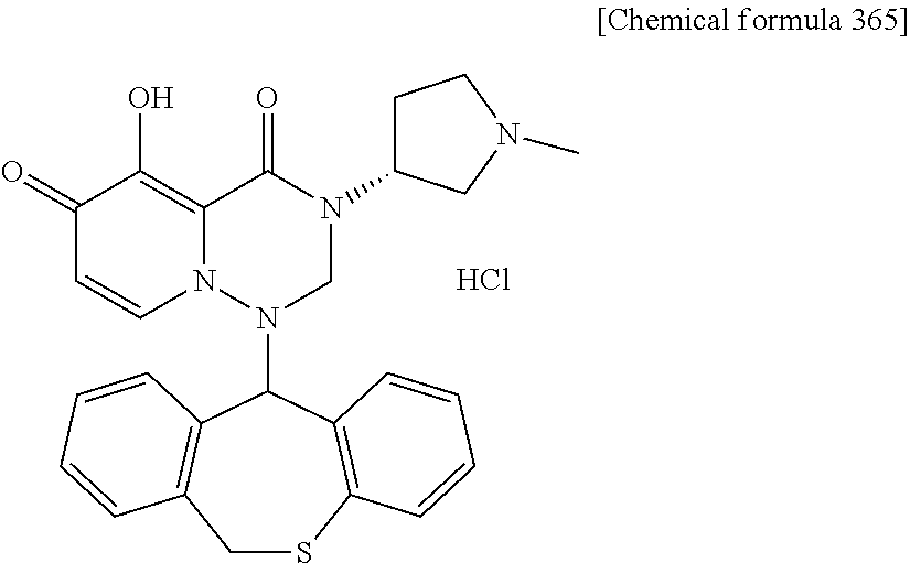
C1(=O)C=CN2C(=C1O)C(=O)N(C1CCN(C)C1)CN2C1C2=C(SCC3=C1C=CC=C3)C=CC=C2.Cl
